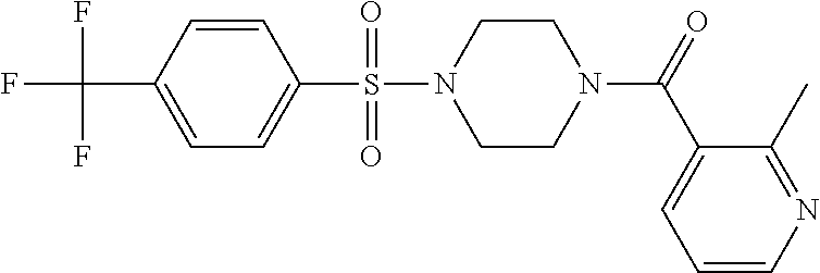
C1=C(C(F)(F)F)C=CC(S(=O)(=O)N2CCN(C(C3=CC=CN=C3C)=O)CC2)=C1
